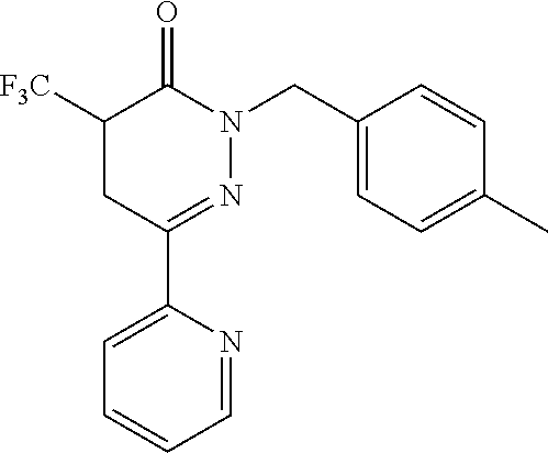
C1([F3C])CC(C2=CC=CC=N2)=NN(CC2=CC=C(C)C=C2)C1=O
